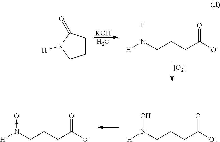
C1CC(=O)N([H])C1.[KOH].O.[H]N(CCCC([O-])=O)[H].[[O2]].[H]N(CCCC([O-])=O)O.[H]N(CCCC([O-])=O)->O
